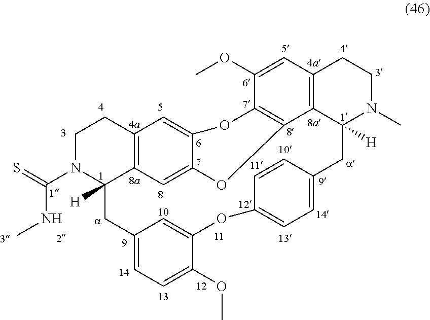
C12=C3C=C4C(=C1)OC1=C(C5=C(C=C1OC)CCN(C)C5([H])CC1=CC=C(OC5=CC(=CC=C5OC)CC3([H])N(C(=S)NC)CC2)C=C1)O4
